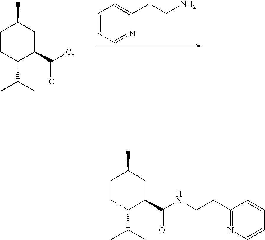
C1=CC=NC(CCN)=C1.C1CC(C(C)C)C(C(Cl)=O)CC1C.C1CC(C(C)C)C(C(NCCC2=NC=CC=C2)=O)CC1C
